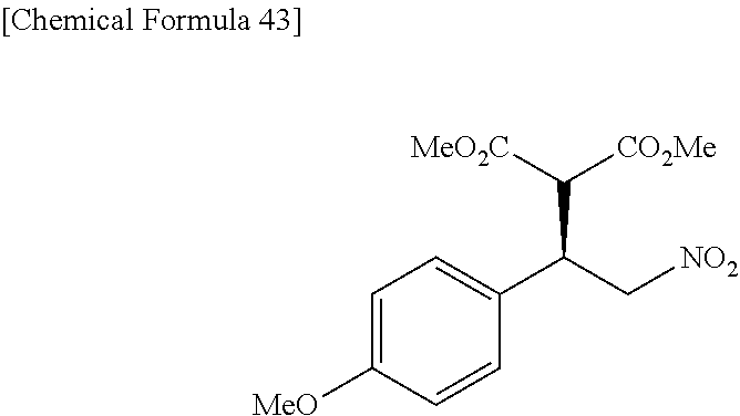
C1=C([MeO])C=CC(C(C[NO2])C([MeO2C])[CO2Me])=C1
